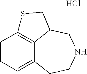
C1=CC=C2C3=C1SCC3CNCC2.Cl
